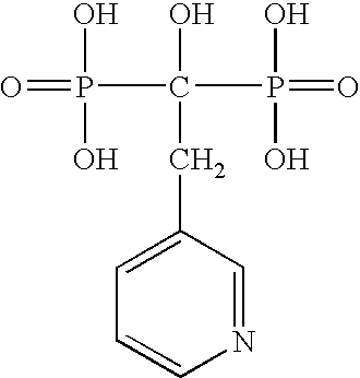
O=P(O)(O)C(P(O)(=O)O)(O)CC1=CC=CN=C1
